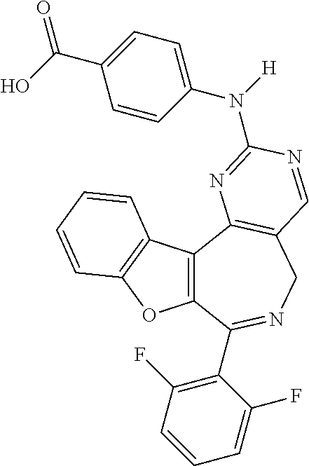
C12=C(C3=C(CN=C1C1=C(F)C=CC=C1F)C=NC(N([H])C1=CC=C(C(O)=O)C=C1)=N3)C1=C(O2)C=CC=C1
